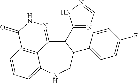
C12=C3C=CC=C1NCC(C1=CC=C(F)C=C1)C(C1=NC=NN1)C2=NNC3=O
